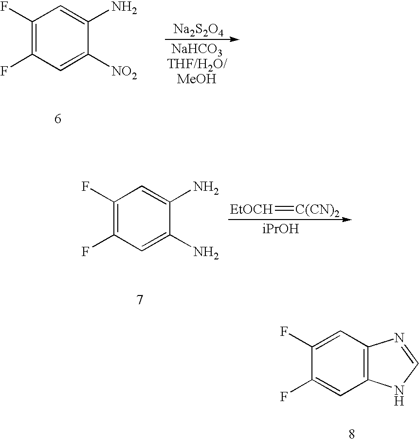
C1(F)=C(F)C=C(N)C(N)=C1.[iPrOH].[EtOCH]=[C(CN)2].C12=C(C=C(F)C(F)=C1)N=CN2.C1(F)=C(F)C=C([NO2])C(N)=C1.[NaHCO3THF/H2O/MeOH].[Na2S2O4]
